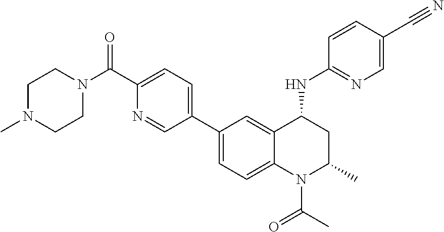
C(C1=CC=C(C2=CC=C3C(=C2)C(NC2=NC=C(C#N)C=C2)CC(C)N3C(C)=O)C=N1)(=O)N1CCN(C)CC1
